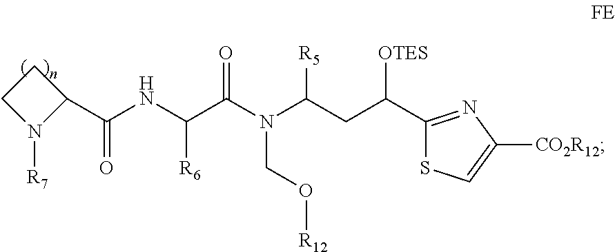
C1CN([R7])C1C(NC(C(N(C(CC(C1=NC([CO2R12])=CS1)[OTES])[R5])CO[R12])=O)[R6])=O
